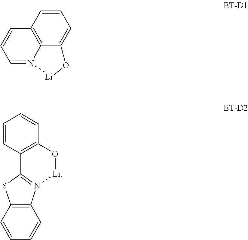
C12=C3C=CC=C1O[Li]N2=CC=C3.C1=CC=CC2=C1SC1=N2[Li]OC2=C1C=CC=C2
